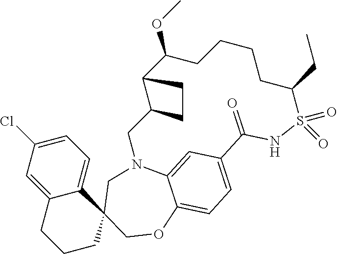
C12=CC(Cl)=CC=C1C1(CCC2)COC2=CC=C3C=C2N(C1)CC1C(C(OC)CCCCC(CC)S(=O)(=O)NC3=O)CC1
